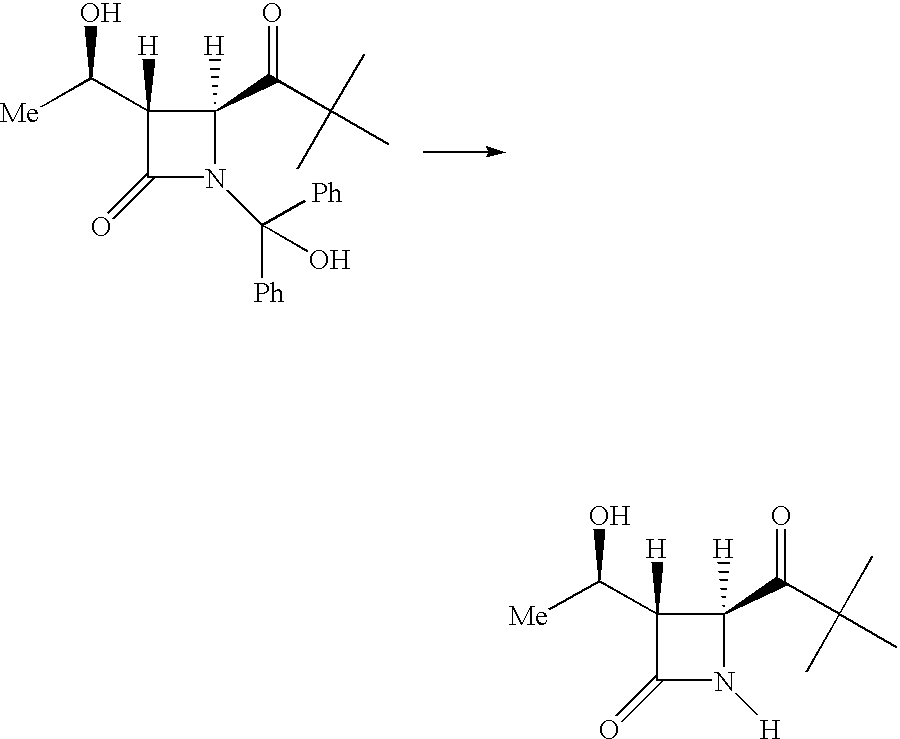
C1([H])(C([Me])O)C(=O)N([H])C1([H])C(=O)C(C)(C)C.C1([H])(C([Me])O)C(=O)N(C([Ph])([Ph])O)C1([H])C(=O)C(C)(C)C
